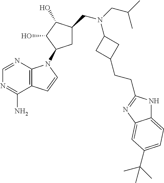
N1=CN=C(N)C2=C1N(C1CC(CN(CC(C)C)C3CC(CCC4=NC5=CC(C(C)(C)C)=CC=C5N4)C3)C(O)C1O)C=C2
